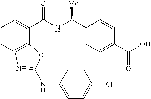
C1=CC2=C(C(C(NC(C3=CC=C(C(O)=O)C=C3)[Me])=O)=C1)OC(NC1=CC=C(Cl)C=C1)=N2
